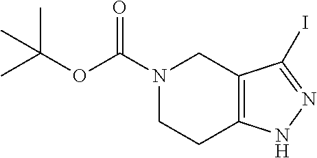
C12=C(C(I)=NN1)CN(C(OC(C)(C)C)=O)CC2
